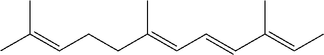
CC(=CCCC(=CC=CC(=CC)C)C)C
